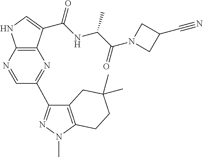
C12=C(N=CC(C3=NN(C)C4=C3CC(C)(C)CC4)=N1)NC=C2C(NC(C(N1CC(C#N)C1)=O)C)=O
